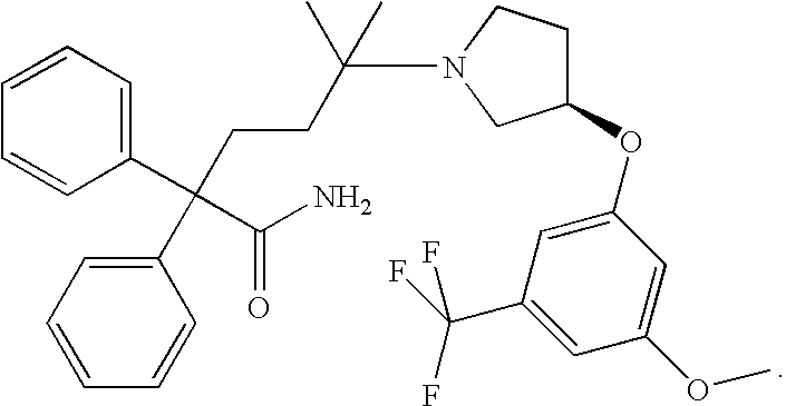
C1=CC=C(C(CCC(N2CC(OC3=CC(C(F)(F)F)=CC(OC)=C3)CC2)(C)C)(C(=O)N)C2=CC=CC=C2)C=C1
